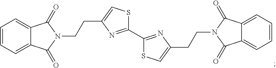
C12=CC=CC=C1C(=O)N(CCC1=CSC(C3=NC(CCN4C(=O)C5=CC=CC=C5C4=O)=CS3)=N1)C2=O
